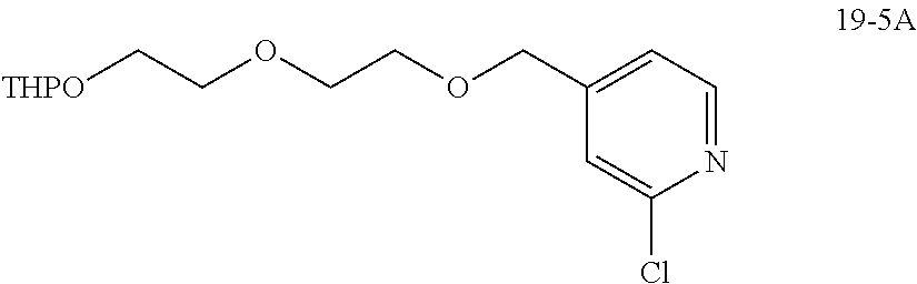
N1=CC=C(COCCOCC[THPO])C=C1Cl
